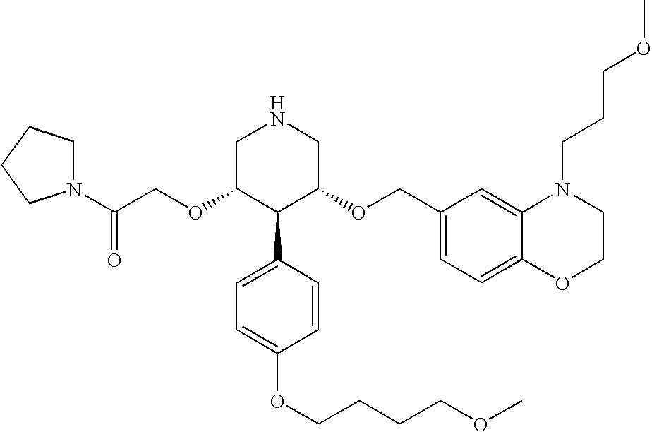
O(C1C(C2=CC=C(OCCCCOC)C=C2)C(OCC2=CC=C3C(=C2)N(CCCOC)CCO3)CNC1)CC(N1CCCC1)=O
